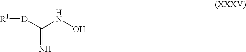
[D]([R1])C(NO)=N
